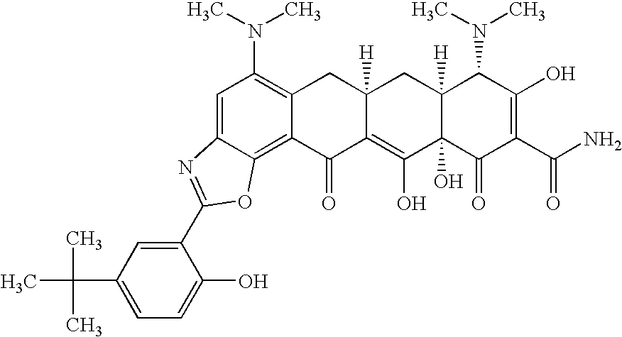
C1=C2C(=C3C(=C1N(C)C)CC1([H])C(=C(O)C4(O)C([H])(C1)C(N(C)C)C(O)=C(C(N)=O)C4=O)C3=O)OC(C1=CC(C(C)(C)C)=CC=C1O)=N2
